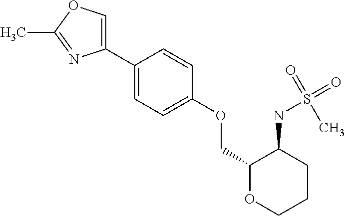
C1(C2=CC=C(OCC3OCCCC3NS(=O)(C)=O)C=C2)=COC(C)=N1
